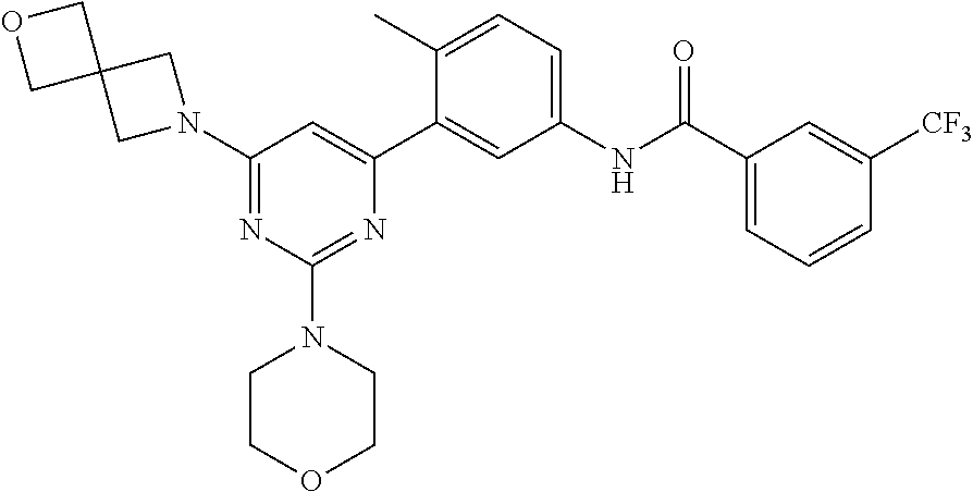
N1(C2=NC(N3CCOCC3)=NC(C3=CC(NC(C4=CC=CC([CF3])=C4)=O)=CC=C3C)=C2)CC2(C1)COC2
